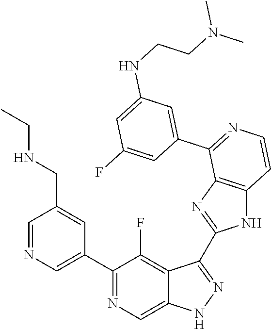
C1=NC=C(C2=NC=C3C(=C2F)C(C2=NC4=C(N2)C=CN=C4C2=CC(NCCN(C)C)=CC(F)=C2)=NN3)C=C1CNCC
